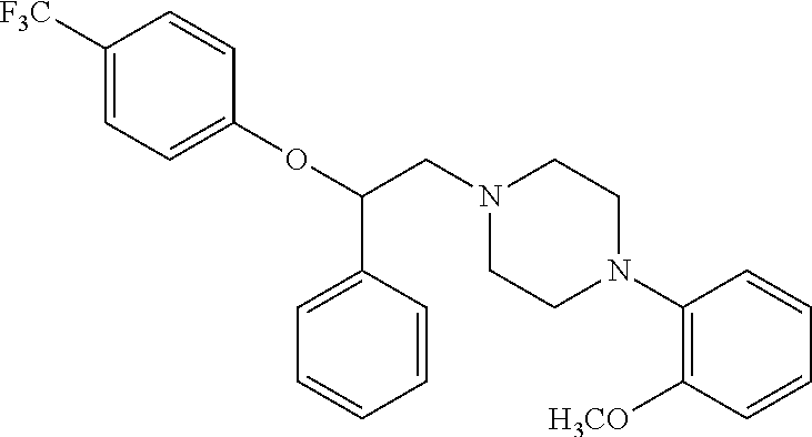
C1([F3C])=CC=C(OC(CN2CCN(C3=C([H3CO])C=CC=C3)CC2)C2=CC=CC=C2)C=C1
